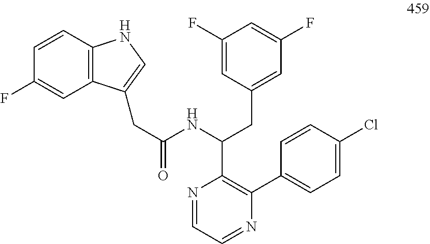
C12=C(NC=C1CC(=O)NC(CC1=CC(F)=CC(F)=C1)C1=C(C3=CC=C(Cl)C=C3)N=CC=N1)C=CC(F)=C2
